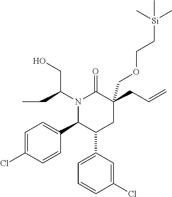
N1(C(CC)CO)C(C2=CC=C(Cl)C=C2)C(C2=CC=CC(Cl)=C2)CC(CC=C)(COCC[Si](C)(C)C)C1=O
